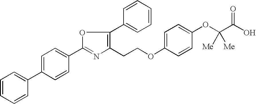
C1=CC=CC(C2=CC=C(C3=NC(CCOC4=CC=C(OC(C(O)=O)([Me])[Me])C=C4)=C(C4=CC=CC=C4)O3)C=C2)=C1
